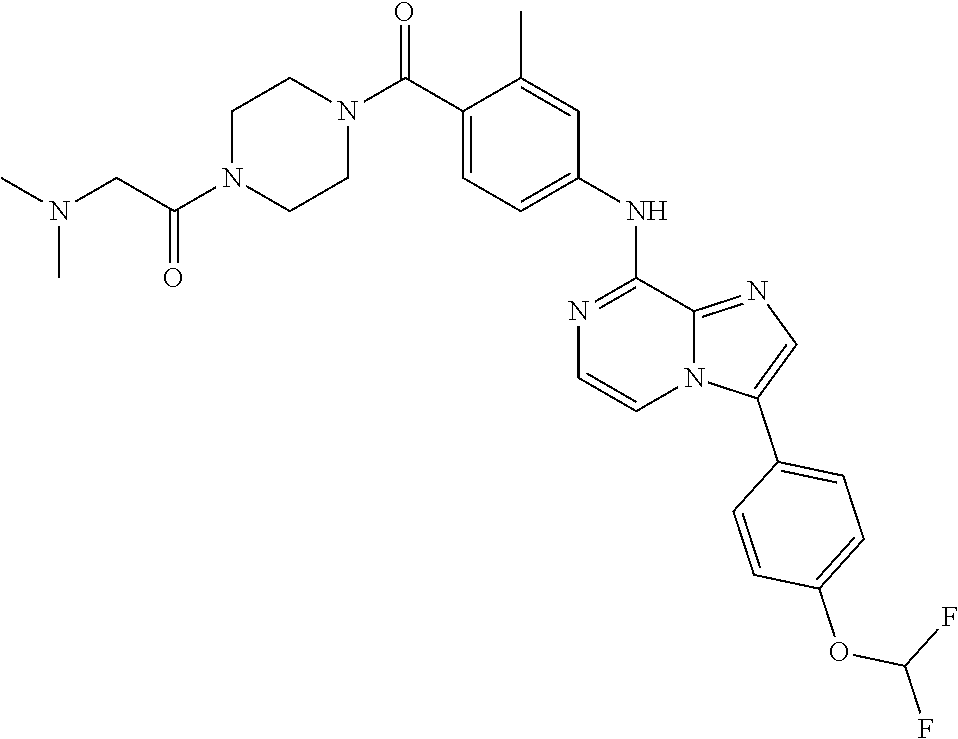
C1=C(C(N2CCN(C(=O)CN(C)C)CC2)=O)C(C)=CC(NC2=NC=CN3C2=NC=C3C2=CC=C(OC(F)F)C=C2)=C1
